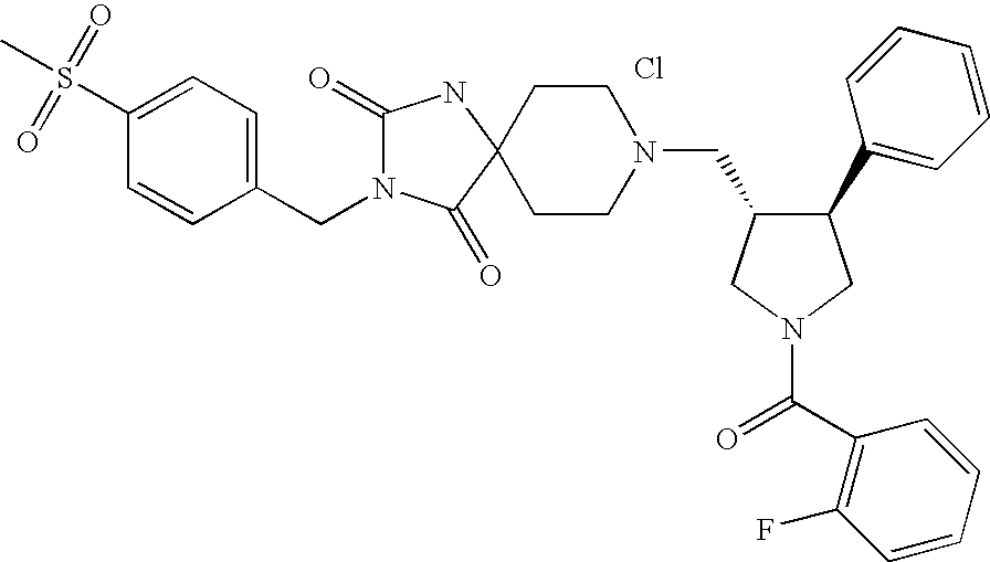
Cl.C1(S(=O)(C)=O)=CC=C(CN2C(=O)NC3(C2=O)CCN(CC2C(C4=CC=CC=C4)CN(C(=O)C4=C(F)C=CC=C4)C2)CC3)C=C1
